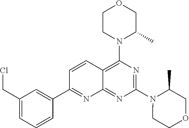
C1CN(C2=C3C(=NC(N4CCOCC4C)=N2)N=C(C2=CC(CCl)=CC=C2)C=C3)C(C)CO1
